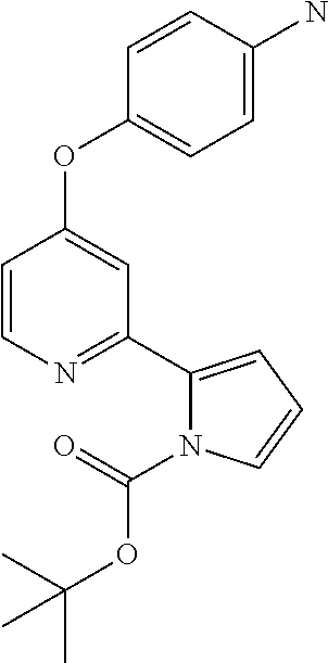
C1=CN=C(C2=CC=CN2C(OC(C)(C)C)=O)C=C1OC1=CC=C(N)C=C1
